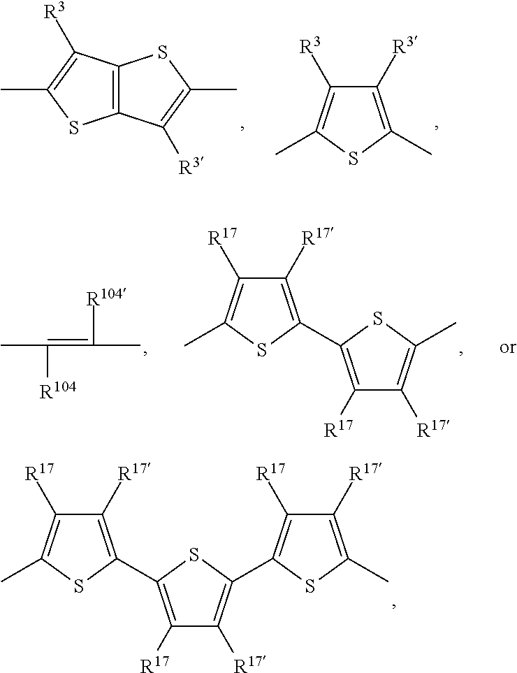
C1([R17])=C(C2=C([R17])C([R17])=C(C)S2)SC(C2=C([R17])C([R17])=C(C)S2)=C1[R17].C1([R3])=C(C)SC(C)=C1[R3].C12=C(C([R3])=C(C)S1)SC(C)=C2[R3].CC(=C(C)[R104])[R104].C1([R17])=C(C2=C([R17])C([R17])=C(C)S2)SC(C)=C1[R17]
